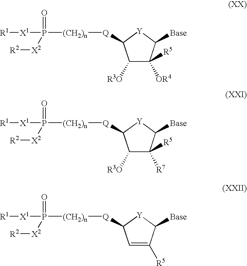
C1([R3O])C([OR4])([R5])C([Base])[Y]C1[Q][(CH2)n]P([X2][R2])(=O)[X1][R1].C1([R3O])C([R5])([R7])C([Base])[Y]C1[Q][(CH2)n]P([X2][R2])(=O)[X1][R1].C1=C([R5])C([Base])[Y]C1[Q][(CH2)n]P([X2][R2])(=O)[X1][R1]
